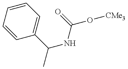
C1=CC=CC=C1C(NC(O[CMe3])=O)C
